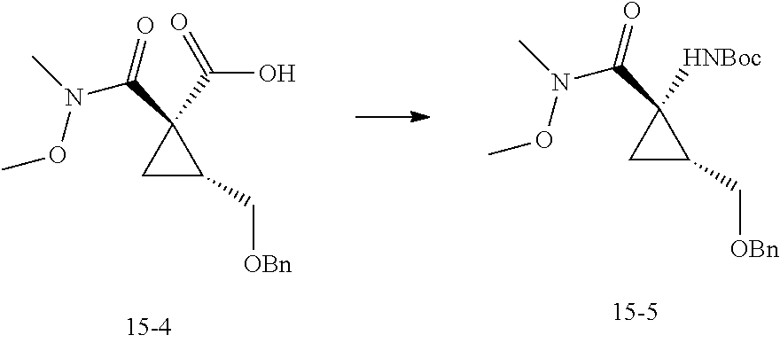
C(N(C)OC)(C1([HNBoc])CC1C[OBn])=O.C(N(C)OC)(C1(C(O)=O)CC1C[OBn])=O
